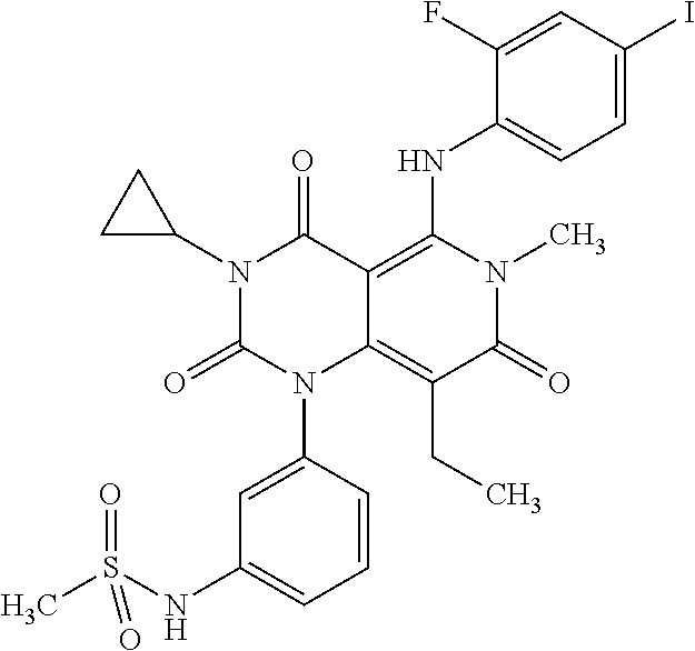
N1(C2CC2)C(=O)N(C2=CC(NS(C)(=O)=O)=CC=C2)C2=C(CC)C(=O)N(C)C(NC3=CC=C(I)C=C3F)=C2C1=O
